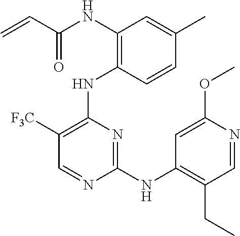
N(C1=C(NC2=C([F3C])C=NC(NC3=C(CC)C=NC(OC)=C3)=N2)C=CC(C)=C1)C(C=C)=O
